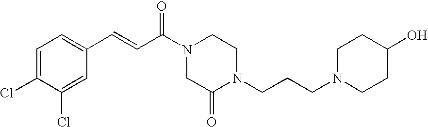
C1=C(Cl)C(Cl)=CC(C=CC(N2CCN(CCCN3CCC(O)CC3)C(=O)C2)=O)=C1
